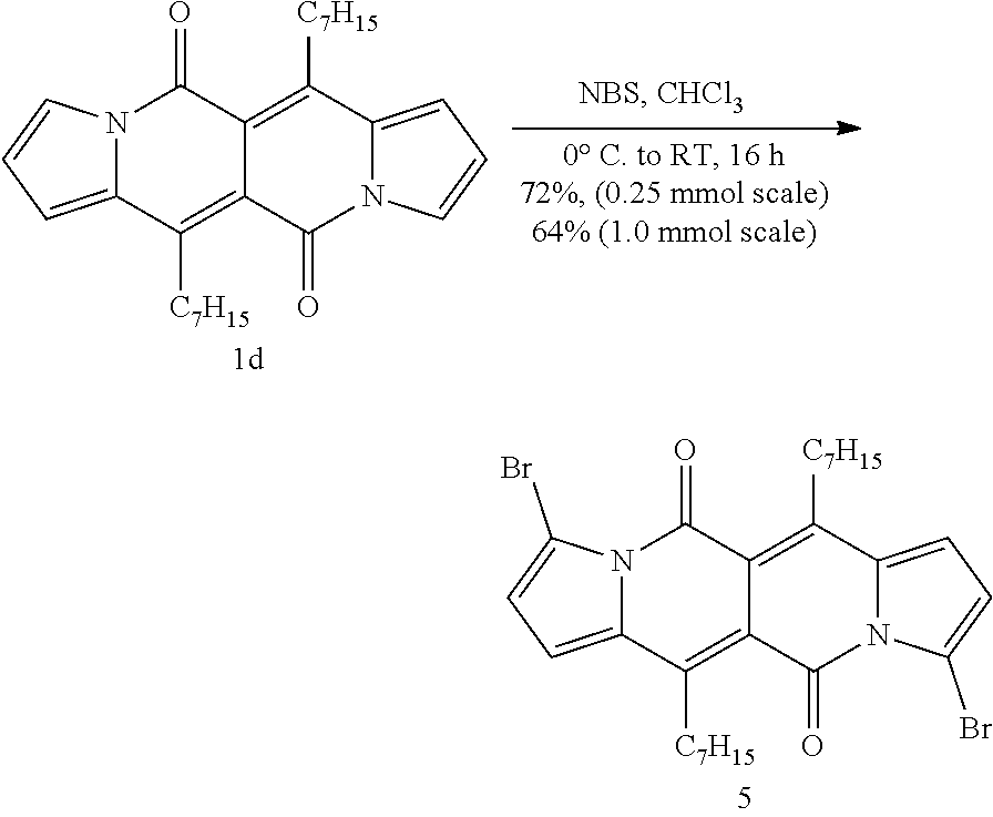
N12C(=CC=C1)C([C7H15])=C1C(=C([C7H15])C3=CC=CN3C1=O)C2=O.N12C(=CC=C1Br)C([C7H15])=C1C(=C([C7H15])C3=CC=C(Br)N3C1=O)C2=O
